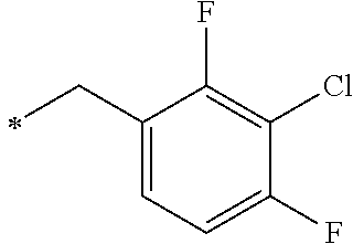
C1(CC)=CC=C(F)C(Cl)=C1F
